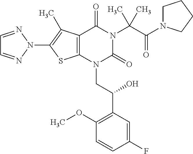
C12=C(C(C)=C(N3N=CC=N3)S1)C(=O)N(C(C(=O)N1CCCC1)(C)C)C(=O)N2CC(C1=C(OC)C=CC(F)=C1)O
